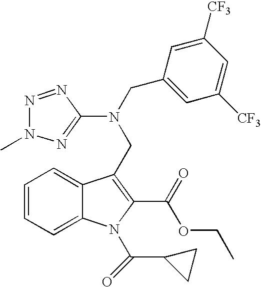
C1=CC=C2C(=C1)C(CN(C1=NN(C)N=N1)CC1=CC([CF3])=CC([CF3])=C1)=C(C(=O)OCC)N2C(C1CC1)=O
